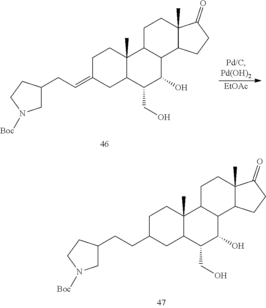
C1C(CCC2CC3C(C)(CC2)C2C(C(O)C3CO)C3C(C)(CC2)C(=O)CC3)CCN1[Boc].C1C(CC=C2CC3C(C)(CC2)C2C(C(O)C3CO)C3C(C)(CC2)C(=O)CC3)CCN1[Boc].[EtOAc]
